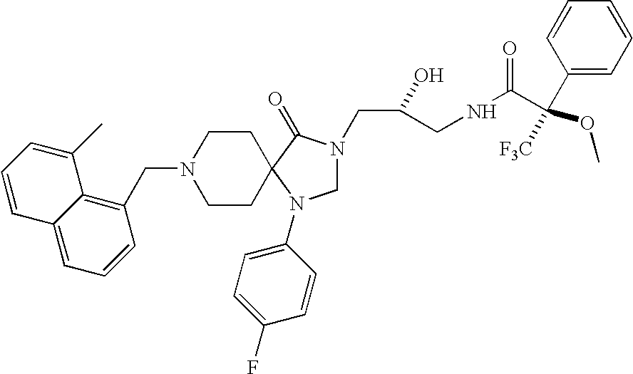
C1N(CC(O)CNC(C(C2=CC=CC=C2)([F3C])OC)=O)C(=O)C2(N1C1=CC=C(F)C=C1)CCN(CC1=C3C(=CC=C1)C=CC=C3C)CC2
